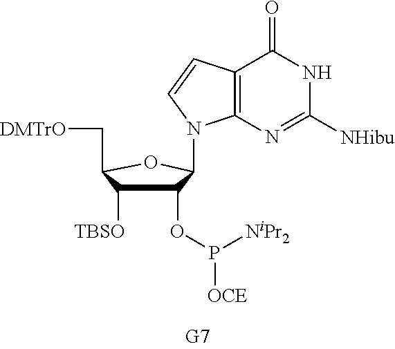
C1(OP([NiPr2])[OCE])C([TBSO])C(C[DMTrO])OC1N1C2=C(C(=O)NC([NHibu])=N2)C=C1
